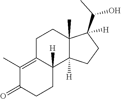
C1(C)=C2C([H])(CCC1=O)C1([H])C(C)(CC2)C(C(C)O)([H])CC1
